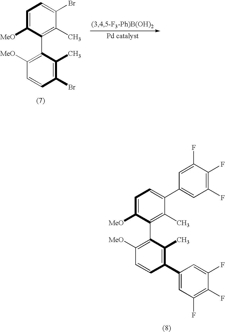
C1=C([MeO])C(C2=C([MeO])C=CC(C3=CC(F)=C(F)C(F)=C3)=C2C)=C(C)C(C2=CC(F)=C(F)C(F)=C2)=C1.C1=C([MeO])C(C2=C([MeO])C=CC(Br)=C2C)=C(C)C(Br)=C1
